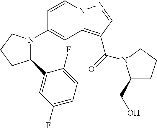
C1(N2C(C3=CC(F)=CC=C3F)CCC2)=CC2=C(C(=O)N3C(CO)CCC3)C=NN2C=C1
